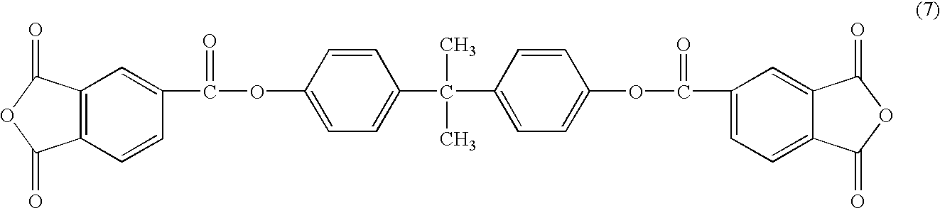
C12=C(C(=O)OC1=O)C=C(C(OC1=CC=C(C(C3=CC=C(OC(C4=CC=C5C(=C4)C(=O)OC5=O)=O)C=C3)(C)C)C=C1)=O)C=C2
